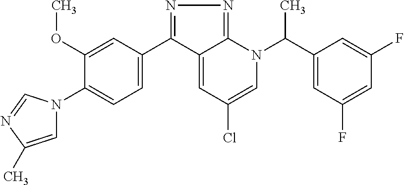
C1(C2=NN=C3C2=CC(Cl)=CN3C(C2=CC(F)=CC(F)=C2)C)=CC=C(N2C=C(C)N=C2)C(OC)=C1
